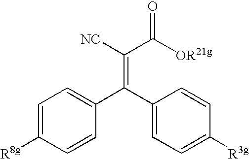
C(=C(C1=CC=C([R3g])C=C1)C1=CC=C([R8g])C=C1)([NC])C([OR21g])=O
